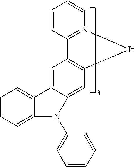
C12=C(C=C3C(=C1)C1=CC=CC=C1N3C1=CC=CC=C1)[Ir]N1=C2C=CC=C1
